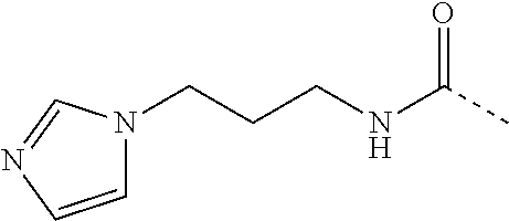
N1(CCCNC(C)=O)C=CN=C1
